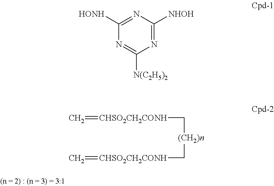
N1=C([NHOH])N=C([HONH])N=C1[N(C2H5)2].C=[CHSO2CH2CONH]C[(CH2)n]C[CHSO2CH2CONH]=C
